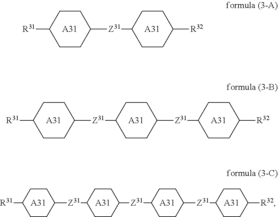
C1CC([Z31]C2CCC([Z31]C3CCC([R32])CC3)CC2)CCC1[R31].[A31].[A31].[A31].C1CC([Z31]C2CCC([R32])CC2)CCC1[R31].[A31].[A31].C1CC([Z31]C2CCC([Z31]C3CCC([Z31]C4CCC([R32])CC4)CC3)CC2)CCC1[R31].[A31].[A31].[A31].[A31]
